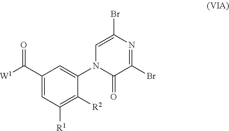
C1(C([W1])=O)=CC([R1])=C([R2])C(N2C(=O)C(Br)=NC(Br)=C2)=C1
